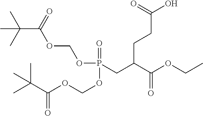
O(P(CC(C(OCC)=O)CCC(O)=O)(=O)OCOC(C(C)(C)C)=O)COC(C(C)(C)C)=O
